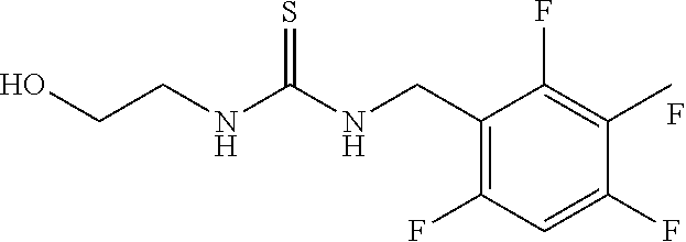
C1(CNC(NCCO)=S)=C(F)C=C(F)C(C)=C1F.F
